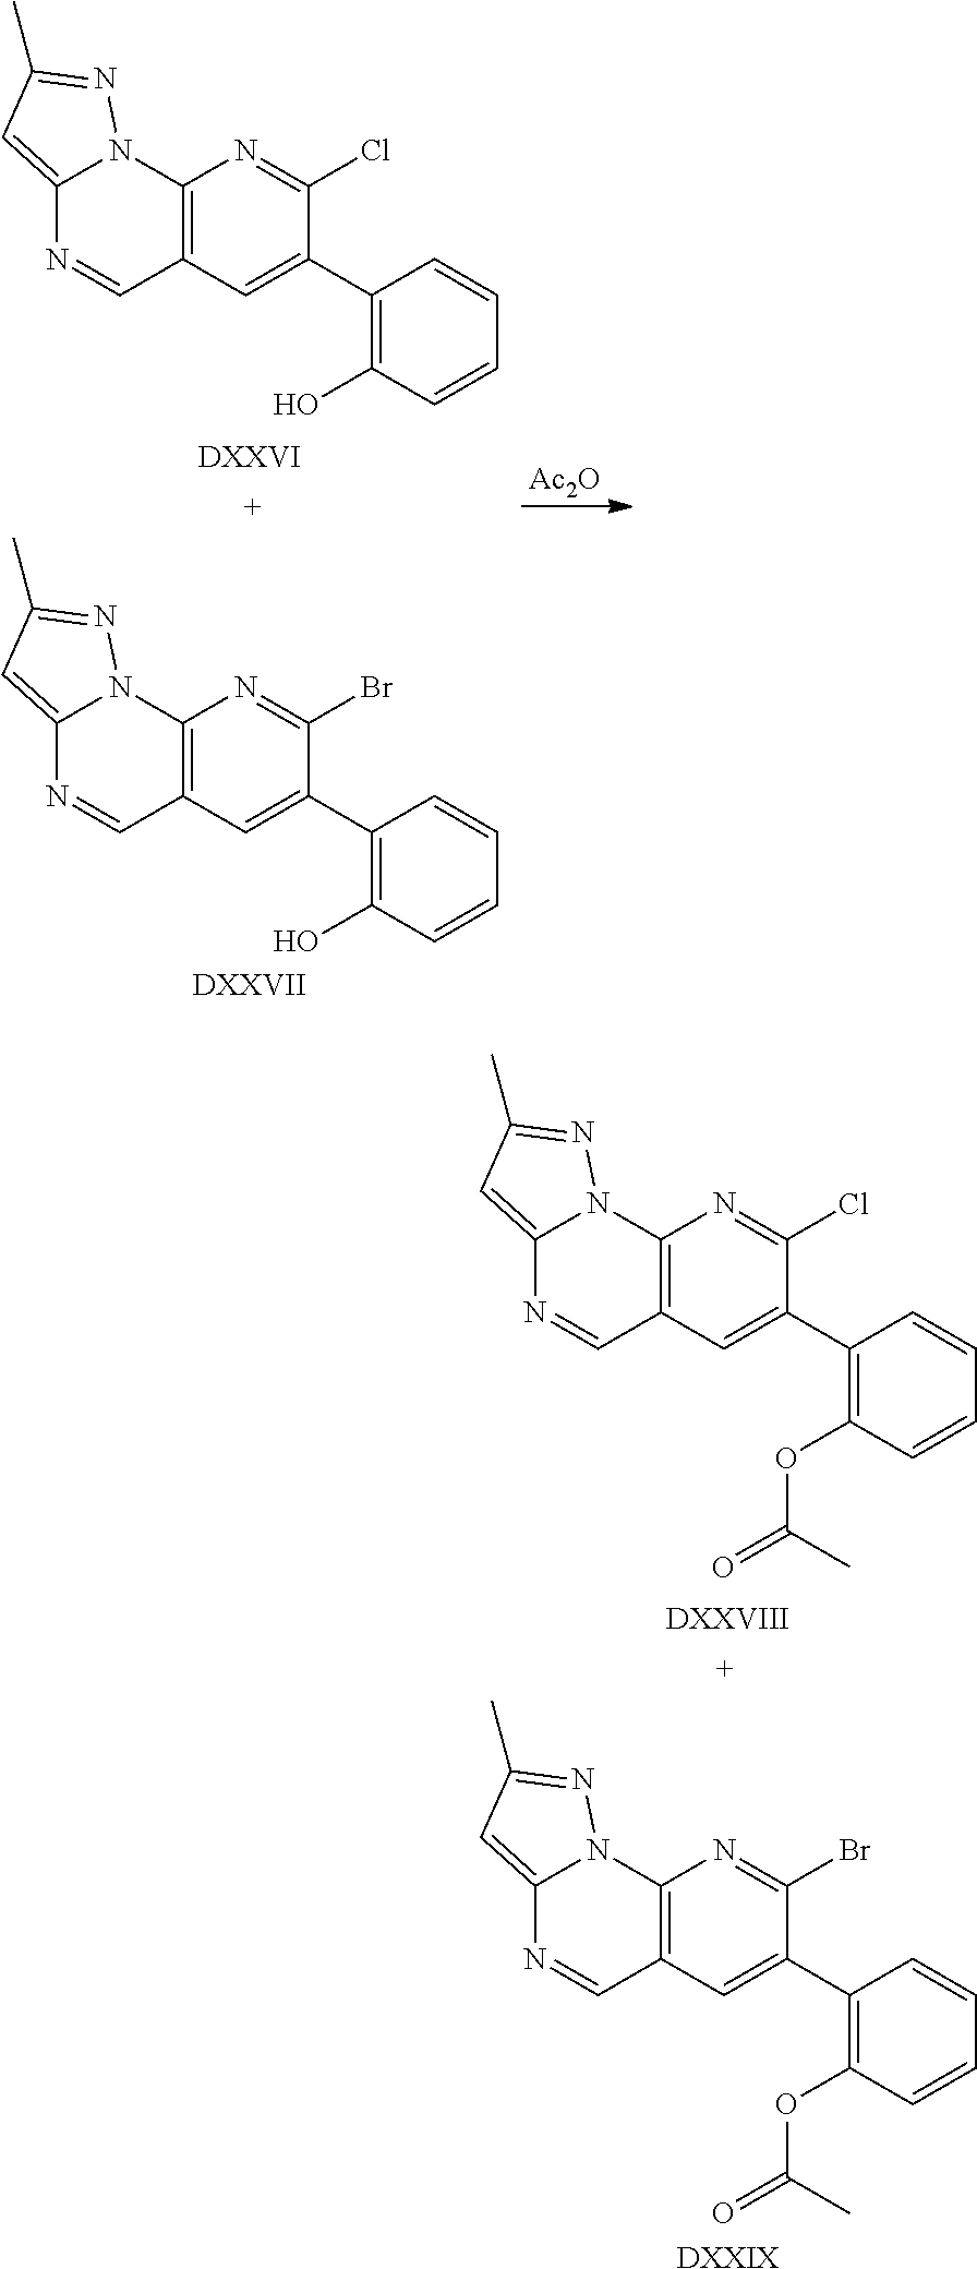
C12=CC(C)=NN1C1=C(C=N2)C=C(C2=C(OC(=O)C)C=CC=C2)C(Br)=N1.[DXXIX].C12=CC(C)=NN1C1=C(C=N2)C=C(C2=C(O)C=CC=C2)C(Br)=N1.[DXXVII].C12=CC(C)=NN1C1=C(C=N2)C=C(C2=C(O)C=CC=C2)C(Cl)=N1.[DXXVI].[Ac2O].C12=CC(C)=NN1C1=C(C=N2)C=C(C2=C(OC(=O)C)C=CC=C2)C(Cl)=N1.[DXXVIII]
